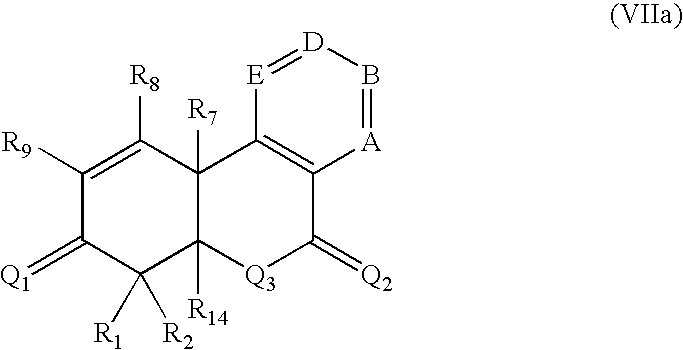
C1([R9])=C([R8])C2([R7])C([R14])(C([R1])([R2])C1=[Q1])[Q3]C(=[Q2])C1=C2[E]=[D]B=[A]1
